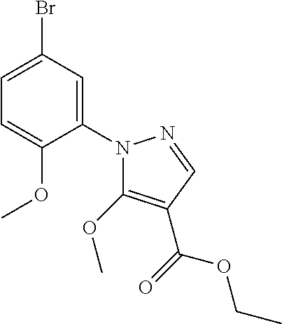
C1=C(Br)C=C(N2C(OC)=C(C(OCC)=O)C=N2)C(OC)=C1
